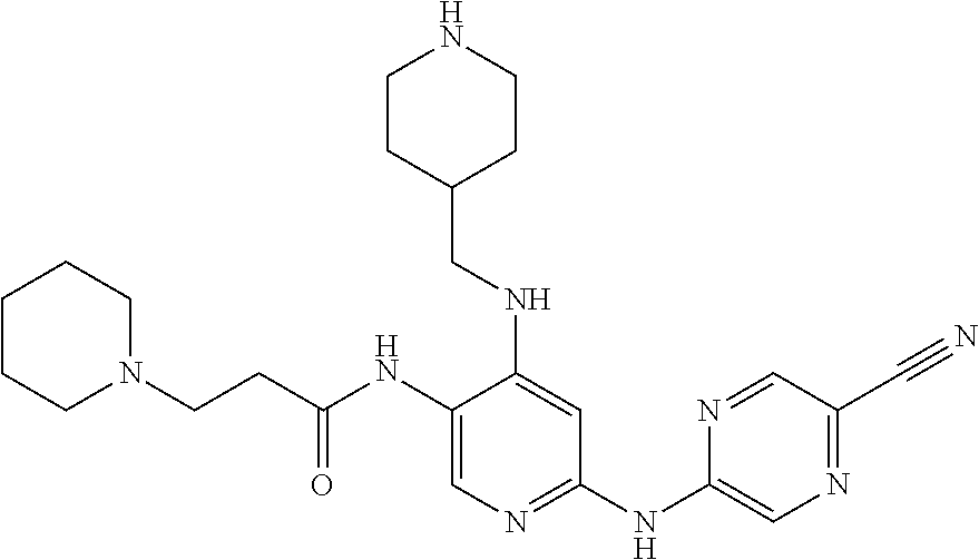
C1(NC(CCN2CCCCC2)=O)=CN=C(NC2=CN=C(C#N)C=N2)C=C1NCC1CCNCC1
